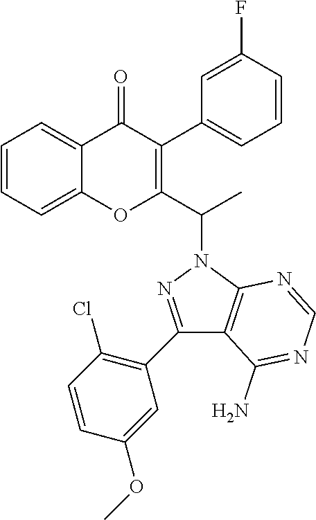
C1=CC=C2C(=C1)OC(C(N1N=C(C3=C(Cl)C=CC(OC)=C3)C3=C1N=CN=C3N)C)=C(C1=CC=CC(F)=C1)C2=O
